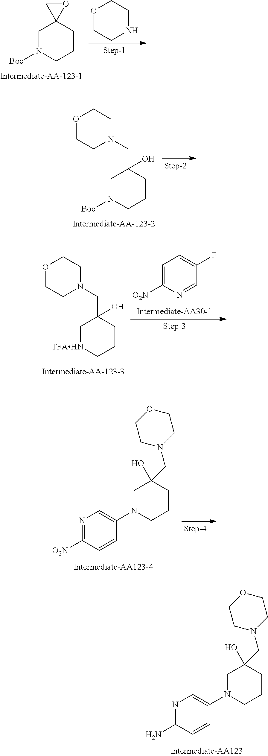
N1=C(N)C=CC(N2CCCC(CN3CCOCC3)(O)C2)=C1.C1N([Boc])CCCC12OC2.O1CCNCC1.C1N([Boc])CCCC1(CN1CCOCC1)O.C1[TFAHN]CCCC1(CN1CCOCC1)O.C1=C([O2N])N=CC(F)=C1.N1=C([O2N])C=CC(N2CCCC(CN3CCOCC3)(O)C2)=C1
